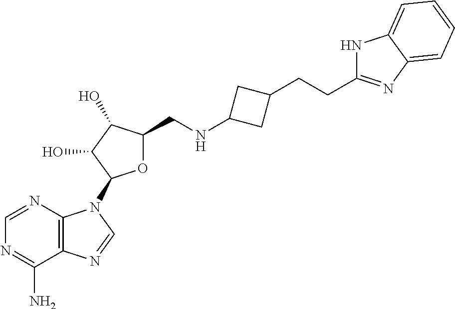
N1=CN=C(N)C2=C1N(C1OC(CNC3CC(CCC4=NC5=CC=CC=C5N4)C3)C(O)C1O)C=N2
